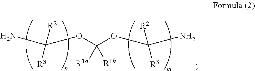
O(C(OC([R3])([R2])N)([R1a])[R1b])C([R2])([R3])N
